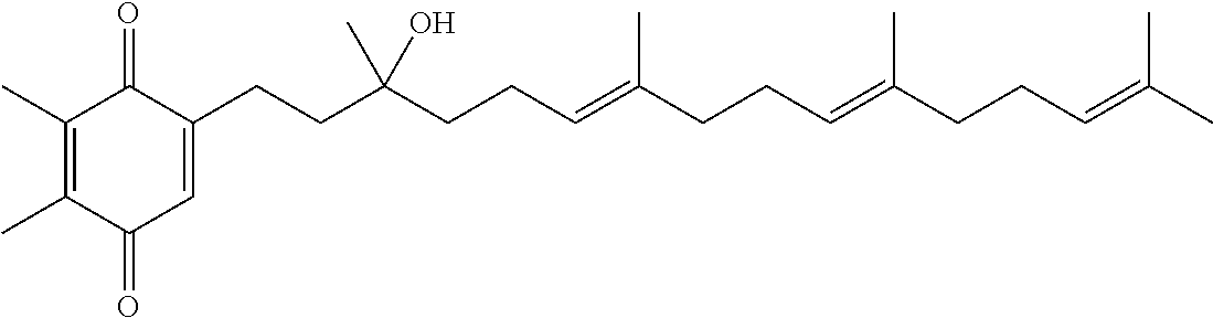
C1(C)=C(C)C(=O)C=C(CCC(CCC=C(CCC=C(CCC=C(C)C)C)C)(C)O)C1=O
